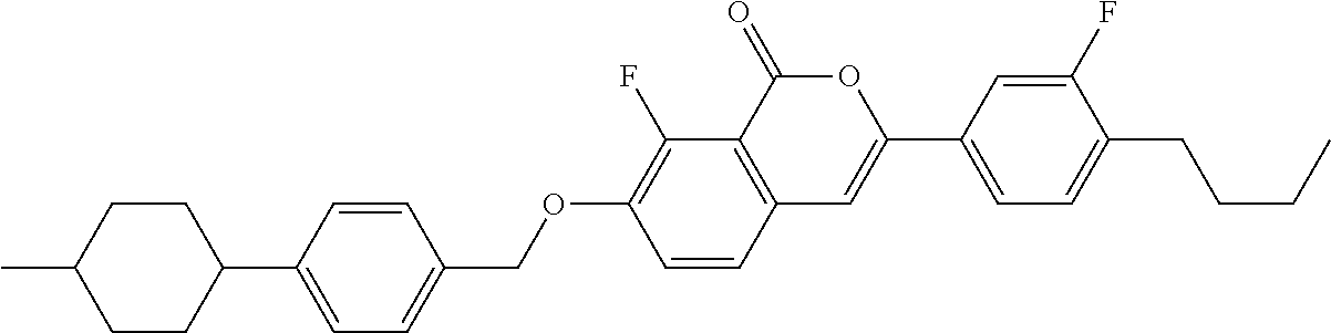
C12=C(C(=O)OC(C3=CC=C(CCCC)C(F)=C3)=C1)C(F)=C(OCC1=CC=C(C3CCC(C)CC3)C=C1)C=C2
